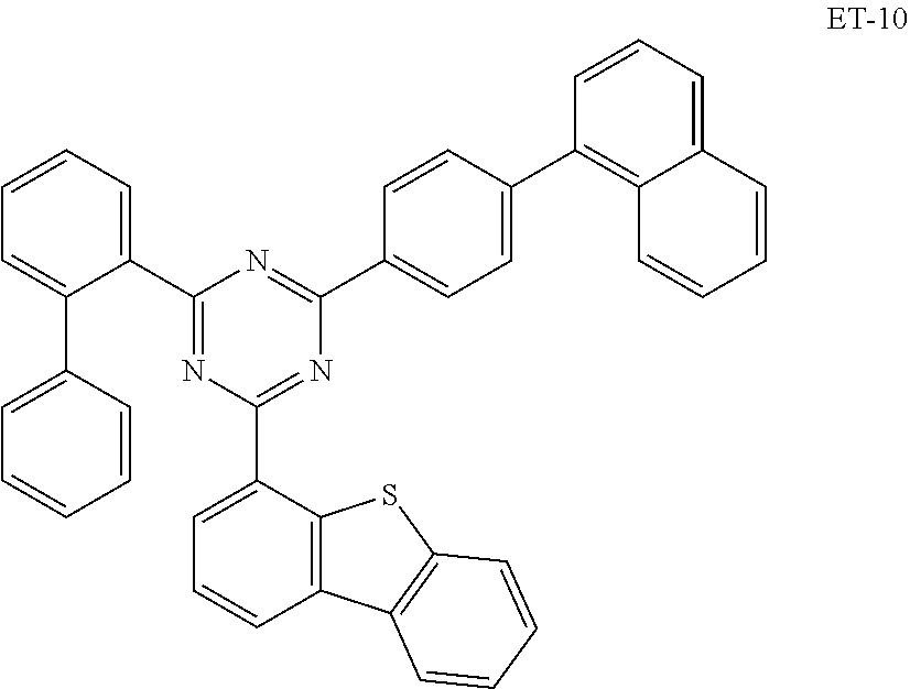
C1(C2=CC=CC=C2C2=CC=CC=C2)=NC(C2=CC=CC3=C2SC2=C3C=CC=C2)=NC(C2=CC=C(C3=C4C(=CC=C3)C=CC=C4)C=C2)=N1
